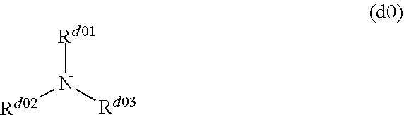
[Rd01]N([Rd02])[Rd03]
